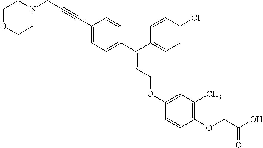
C1=C(C#CCN2CCOCC2)C=CC(C(C2=CC=C(Cl)C=C2)=CCOC2=CC(C)=C(OCC(O)=O)C=C2)=C1
